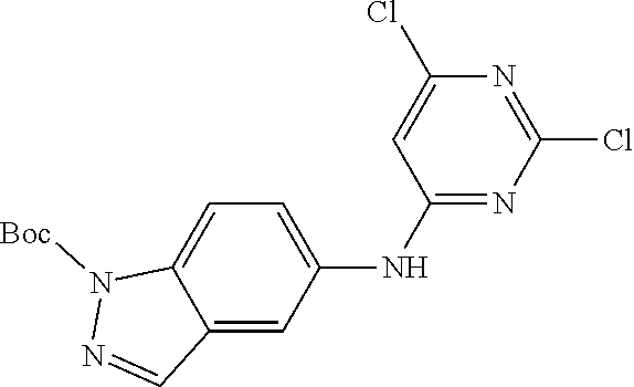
C12=CC=C(NC3=NC(Cl)=NC(Cl)=C3)C=C1C=NN2[Boc]
